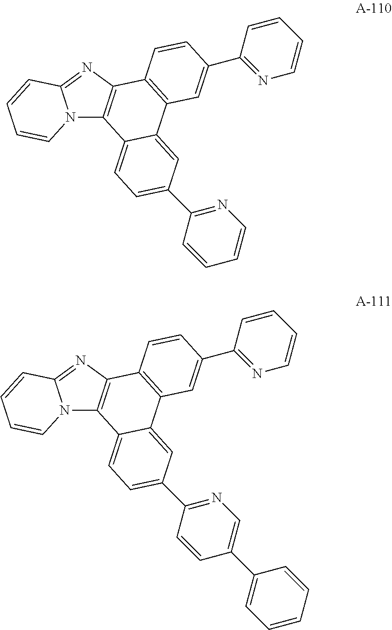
N12C3=C(N=C1C=CC=C2)C1=C(C2=CC(C4=NC=CC=C4)=CC=C32)C=C(C2=NC=CC=C2)C=C1.N12C3=C(N=C1C=CC=C2)C1=C(C2=CC(C4=NC=C(C5=CC=CC=C5)C=C4)=CC=C32)C=C(C2=NC=CC=C2)C=C1
